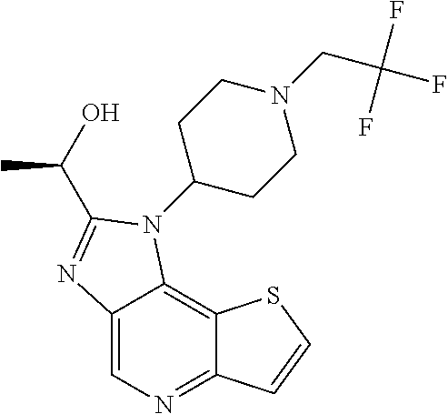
C12=CN=C3C(=C1N(C1CCN(CC(F)(F)F)CC1)C(C(O)C)=N2)SC=C3
